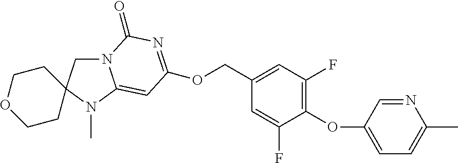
N12CC3(N(C)C1=CC(OCC1=CC(F)=C(OC4=CC=C(C)N=C4)C(F)=C1)=NC2=O)CCOCC3
